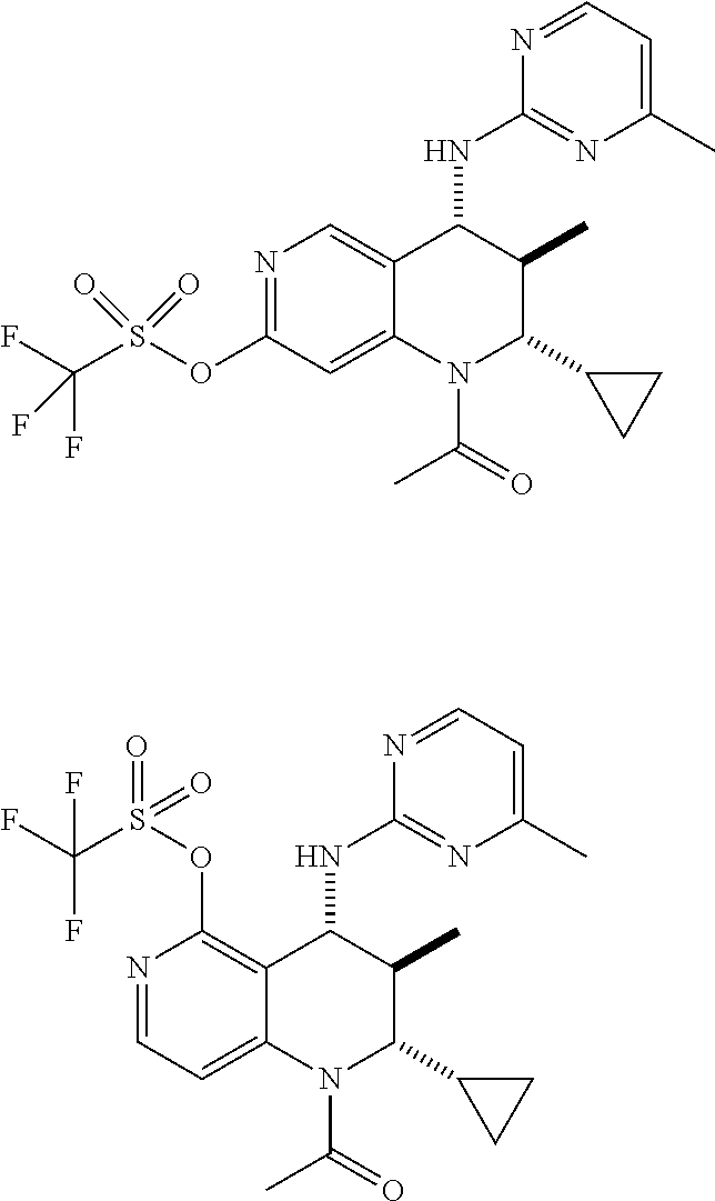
N1=C(OS(C(F)(F)F)(=O)=O)C=C2C(=C1)C(NC1=NC(C)=CC=N1)C(C)C(C1CC1)N2C(=O)C.N1=CC=C2C(=C1OS(C(F)(F)F)(=O)=O)C(NC1=NC(C)=CC=N1)C(C)C(C1CC1)N2C(=O)C
